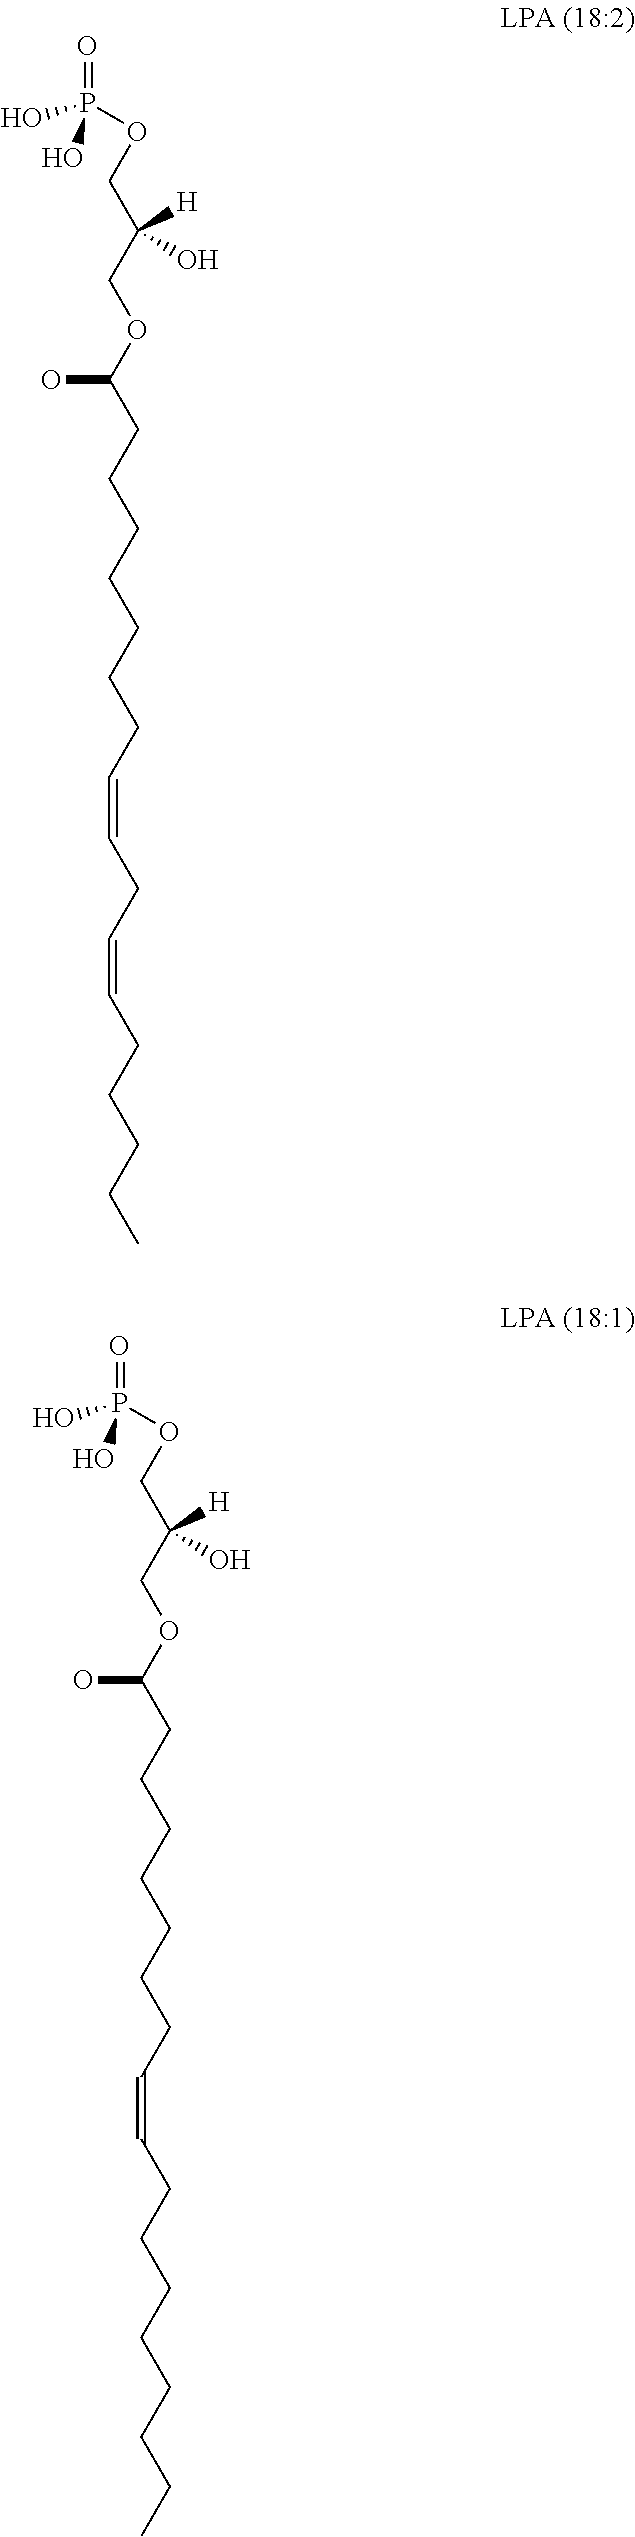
OP(OCC(COC(O)CCCCCCCC=CCC=CCCCCC)([H])O)(=O)O.OP(OCC(COC(O)CCCCCCCC=CCCCCCCCC)([H])O)(=O)O
